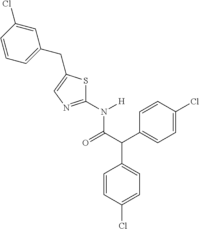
C1(N([H])C(C(C2=CC=C(Cl)C=C2)C2=CC=C(Cl)C=C2)=O)=NC=C(CC2=CC=CC(Cl)=C2)S1
